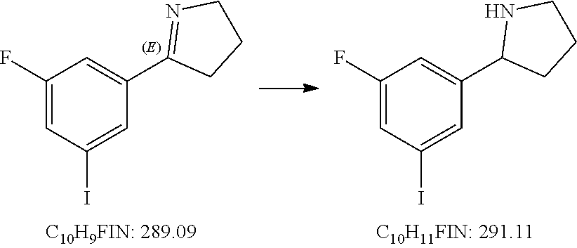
C1(F)=CC(I)=CC(C2=NCCC2)=C1.C1(F)=CC(I)=CC(C2CCCN2)=C1
